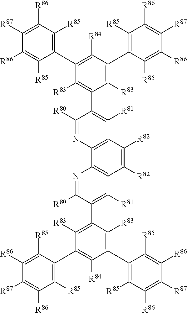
C1([R80])=NC2=C(C([R81])=C1C1=C([R83])C(C3=C([R85])C([R86])=C([R87])C([R86])=C3[R85])=C([R84])C(C3=C([R85])C([R86])=C([R87])C([R86])=C3[R85])=C1[R83])C([R82])=C([R82])C1=C2N=C([R80])C(C2=C([R83])C(C3=C([R85])C([R86])=C([R87])C([R86])=C3[R85])=C([R84])C(C3=C([R85])C([R86])=C([R87])C([R86])=C3[R85])=C2[R83])=C1[R81]
